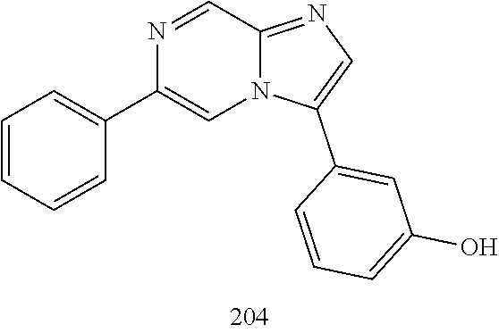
C1(C2=CN3C(=NC=C3C3=CC(O)=CC=C3)C=N2)=CC=CC=C1
